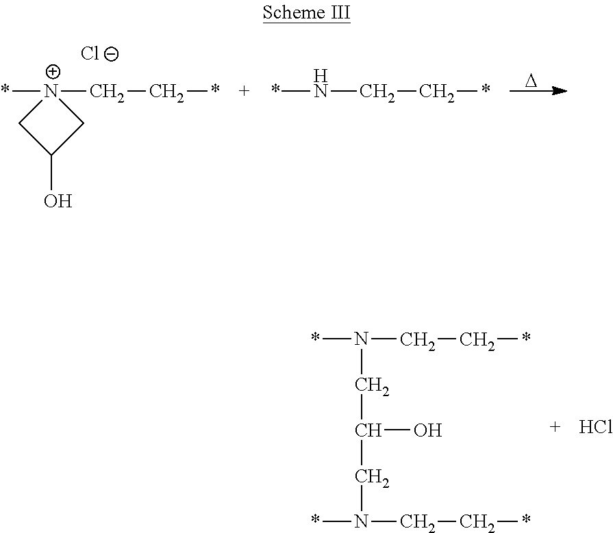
*[N+]1(CC*)CC(O)C1.[Cl-].*NCC*.[D].*N(CC*)CC(CN(*)CC*)O.Cl
